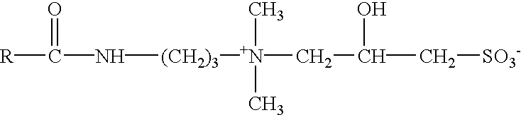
C(N[(CH2)3][N+](CC(C[SO3-])O)(C)C)([R])=O
